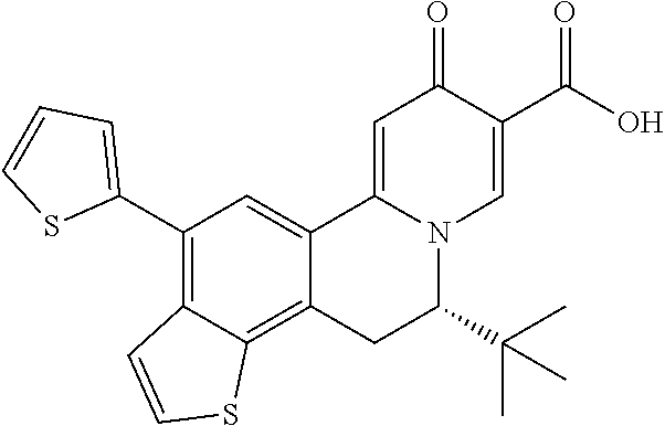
C12=CC(C3=CC=CS3)=C3C(=C1CC(C(C)(C)C)N1C2=CC(=O)C(C(O)=O)=C1)SC=C3
